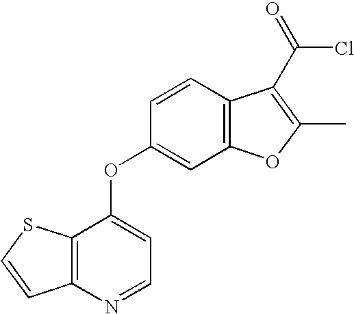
C1=CC2=C(S1)C(OC1=CC3=C(C=C1)C(C(Cl)=O)=C(C)O3)=CC=N2
